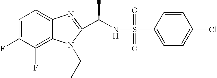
C1=C(F)C(F)=C2C(=C1)N=C(C(NS(=O)(=O)C1=CC=C(Cl)C=C1)C)N2CC
